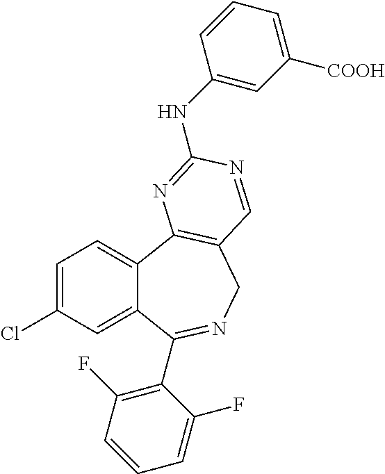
C1=C(Cl)C=C2C(=C1)C1=C(CN=C2C2=C(F)C=CC=C2F)C=NC(NC2=CC([COOH])=CC=C2)=N1
